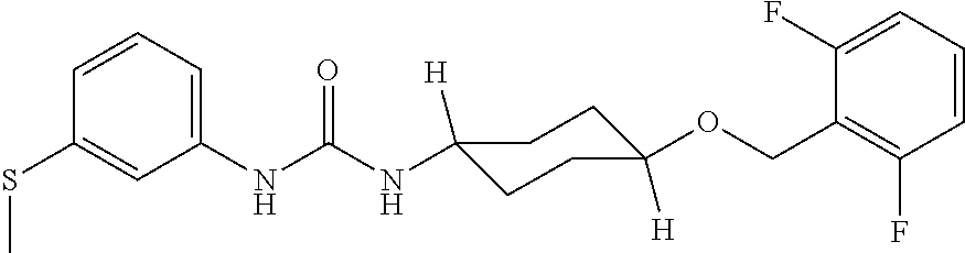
N(C(NC1([H])CCC([H])(OCC2=C(F)C=CC=C2F)CC1)=O)C1=CC=CC(SC)=C1
